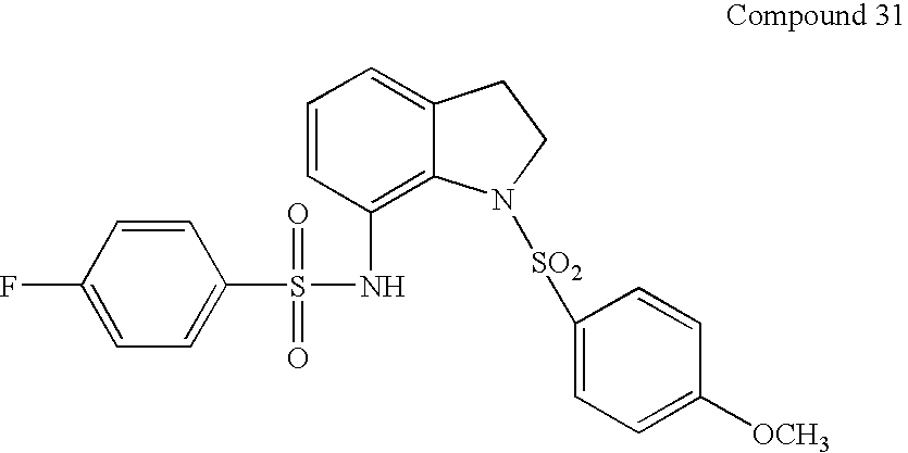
N(C1=C2C(=CC=C1)CCN2[SO2]C1=CC=C([OCH3])C=C1)S(=O)(=O)C1=CC=C(F)C=C1
